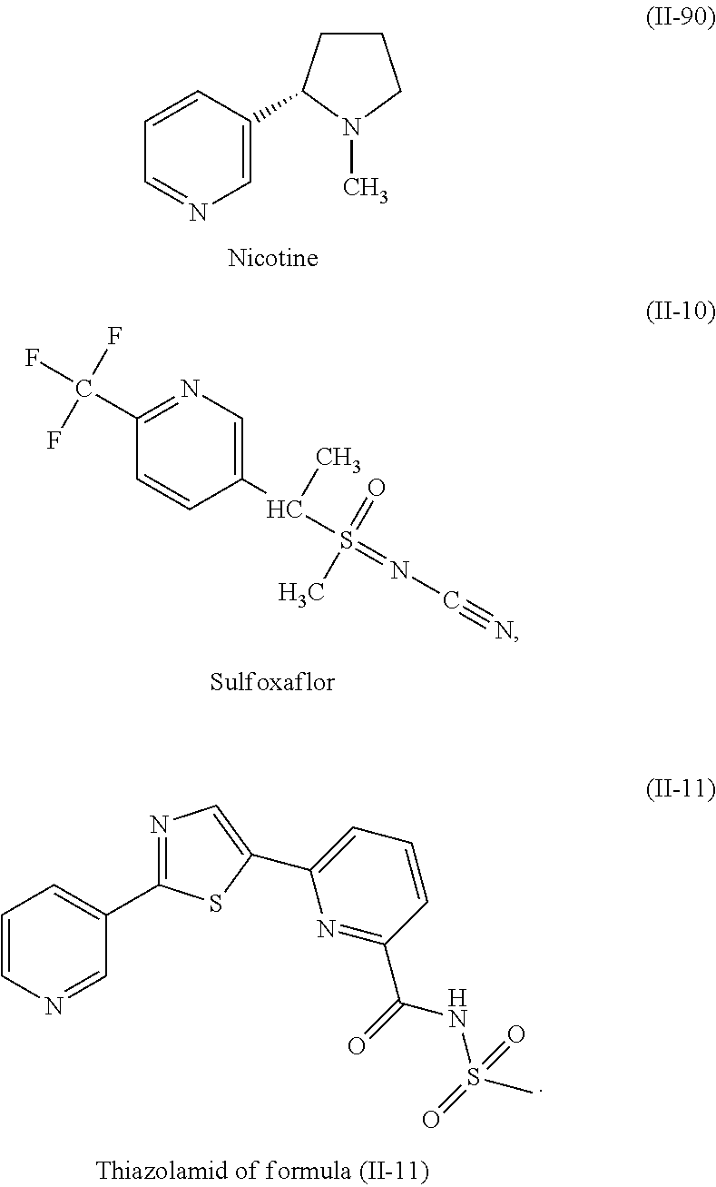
C1=C(C2CCCN2C)C=CC=N1.C1(C(S(=NC#N)(=O)C)C)=CN=C(C(F)(F)F)C=C1.C1=CN=CC(C2=NC=C(C3=CC=CC(C(=O)NS(C)(=O)=O)=N3)S2)=C1
